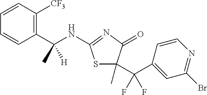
C1=CC(C(NC2=NC(=O)C(C(C3=CC(Br)=NC=C3)(F)F)(C)S2)(C)[H])=C([CF3])C=C1
